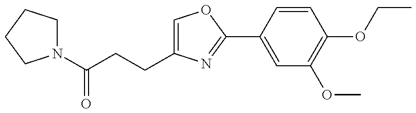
N1(C(CCC2=COC(C3=CC(OC)=C(OCC)C=C3)=N2)=O)CCCC1
